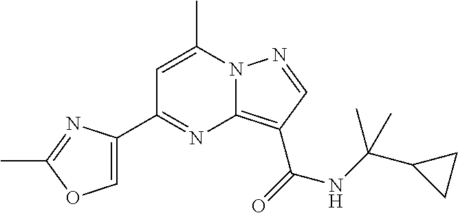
C1=C(C)N2C(=C(C(=O)NC(C3CC3)(C)C)C=N2)N=C1C1=COC(C)=N1
